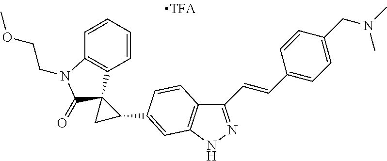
C1C(C2=CC3=C(C(C=CC4=CC=C(CN(C)C)C=C4)=NN3)C=C2)C12C1=C(C=CC=C1)N(CCOC)C2=O
